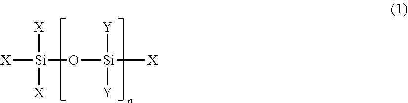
[X][Si]([X])([X])O[Si]([Y])([Y])[X]
